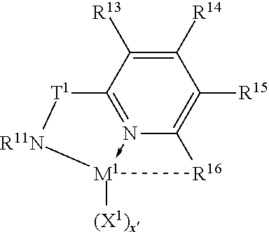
C12=N3->[M1]([(X1)x])([R16]C3=C([R15])C([R14])=C1[R13])[R11N][T1]2
